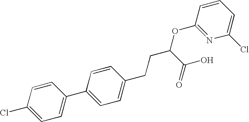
C1=C(Cl)C=CC(C2=CC=C(CCC(OC3=NC(Cl)=CC=C3)C(O)=O)C=C2)=C1
